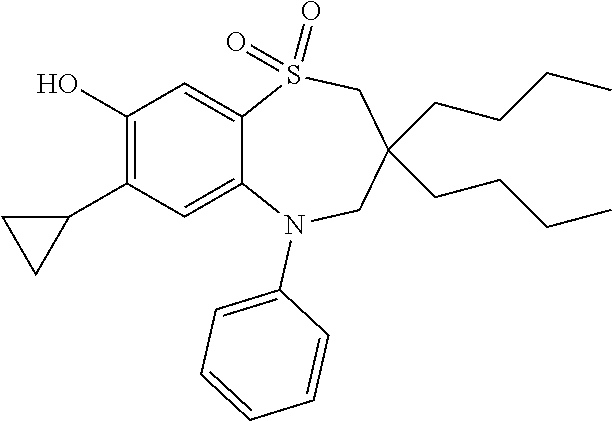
OC1=C(C2CC2)C=C2C(=C1)S(=O)(=O)CC(CCCC)(CCCC)CN2C1=CC=CC=C1
